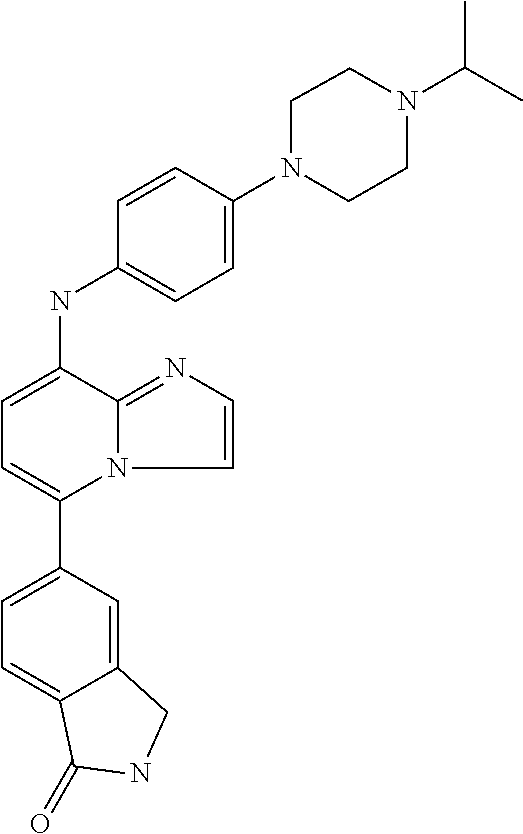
C12=CC(C3=CC=C(NC4=CC=C(N5CCN(C(C)C)CC5)C=C4)C4=NC=CN34)=CC=C1C(=O)NC2
